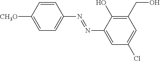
C1=CC([CH3O])=CC=C1N=NC1=CC(Cl)=CC(CO)=C1O
